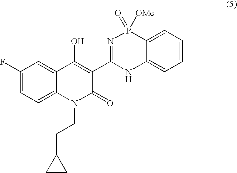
C1(F)=CC=C2C(=C1)C(O)=C(C1=NP(=O)([OMe])C3=CC=CC=C3N1)C(=O)N2CCC1CC1
